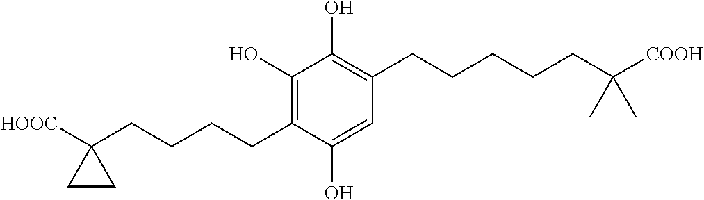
C1(O)=C(CCCCC2([HOOC])CC2)C(O)=CC(CCCCCC([COOH])(C)C)=C1O
